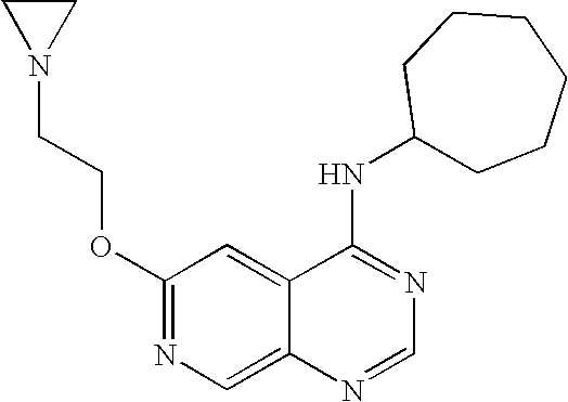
C1(OCCN2CC2)=NC=C2C(=C1)C(NC1CCCCCC1)=NC=N2
